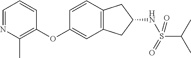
C1=CC2=C(C=C1OC1=C(C)N=CC=C1)CC(NS(C(C)C)(=O)=O)C2
